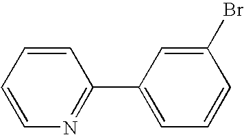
C1(Br)=CC(C2=NC=CC=C2)=CC=C1
